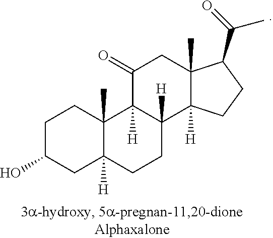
C1C(O)CC2([H])C(C)(C1)C1([H])C([H])(CC2)C2([H])C(C)(CC1=O)C(C(=O)C)CC2
